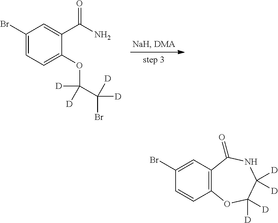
C1(Br)=CC=C(OC([D])(C(Br)([D])[D])[D])C(C(N)=O)=C1.C1(Br)=CC2=C(C=C1)OC([D])([D])C([D])([D])NC2=O
